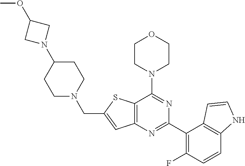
C12=C(N=C(C3=C(F)C=CC4=C3C=CN4)N=C1N1CCOCC1)C=C(CN1CCC(N3CC(OC)C3)CC1)S2
